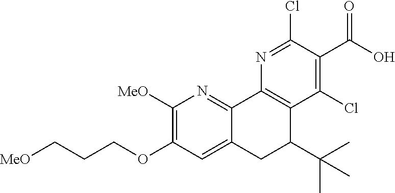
C1([MeO])=C(OCCC[MeO])C=C2C(=N1)C1=C(C(C(C)(C)C)C2)C(Cl)=C(C(O)=O)C(Cl)=N1
